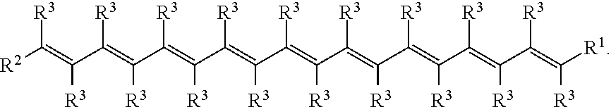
[R2]C(=C(C(=C(C(=C(C(=C(C(=C(C(=C(C(=C(C(=C(C(=C([R1])[R3])[R3])[R3])[R3])[R3])[R3])[R3])[R3])[R3])[R3])[R3])[R3])[R3])[R3])[R3])[R3])[R3])[R3]
